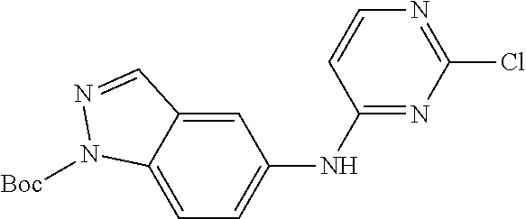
C1=C2C(=CC=C1NC1=NC(Cl)=NC=C1)N([Boc])N=C2
